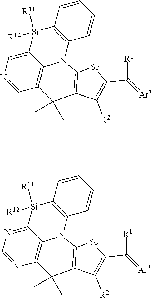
C1=C2C3=C(C=N1)C(C)(C)C1=C(N3C3=C([Si]2([R12])[R11])C=CC=C3)[Se]C(C(=[Ar3])[R1])=C1[R2].N1=C2C3=C(N=C1)C(C)(C)C1=C(N3C3=C([Si]2([R12])[R11])C=CC=C3)[Se]C(C(=[Ar3])[R1])=C1[R2]
